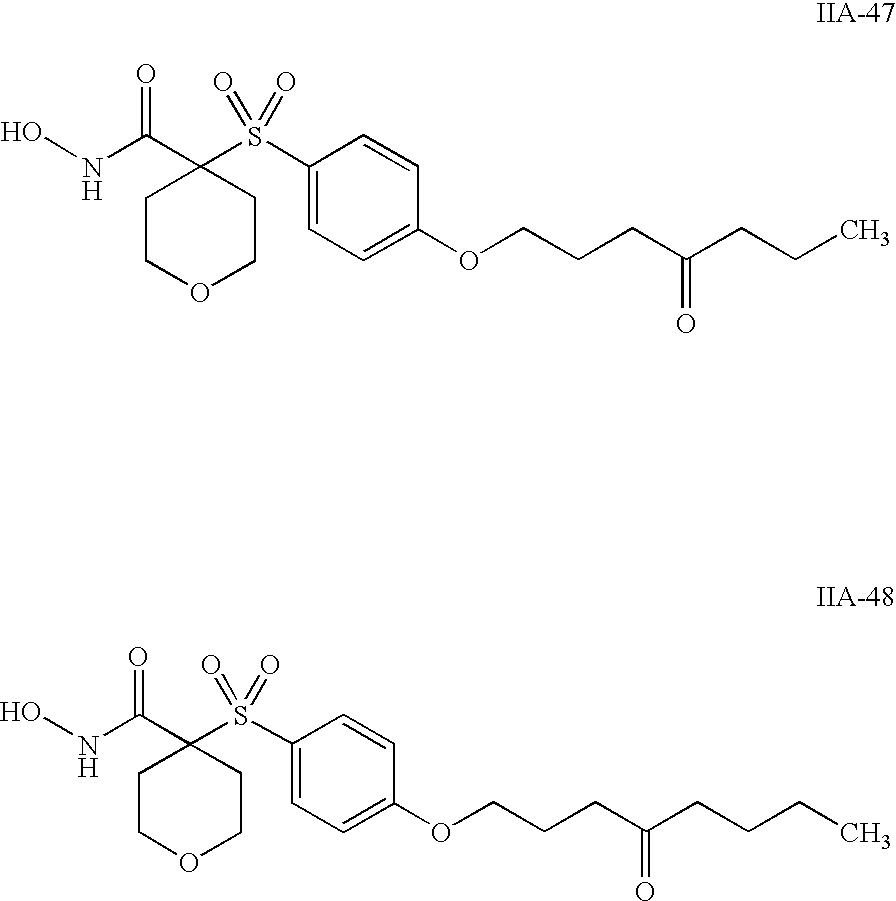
ONC(C1(S(=O)(=O)C2=CC=C(OCCCC(CCC)=O)C=C2)CCOCC1)=O.ONC(C1(S(=O)(=O)C2=CC=C(OCCCC(CCCC)=O)C=C2)CCOCC1)=O
